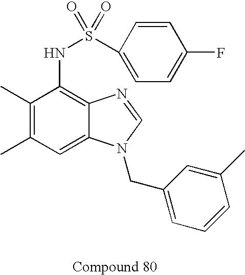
C1(C)=C(C)C=C2C(=C1NS(C1=CC=C(F)C=C1)(=O)=O)N=CN2CC1=CC=CC(C)=C1
